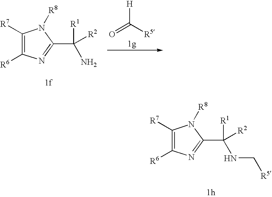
C1([R7])=C([R6])N=C(C(N)([R2])[R1])N1[R8].O=C([R5])[H].C1([R7])=C([R6])N=C(C(NC[R5])([R2])[R1])N1[R8]
